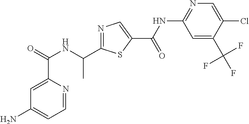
C1=NC(C(=O)NC(C)C2=NC=C(C(NC3=NC=C(Cl)C(C(F)(F)F)=C3)=O)S2)=CC(N)=C1
